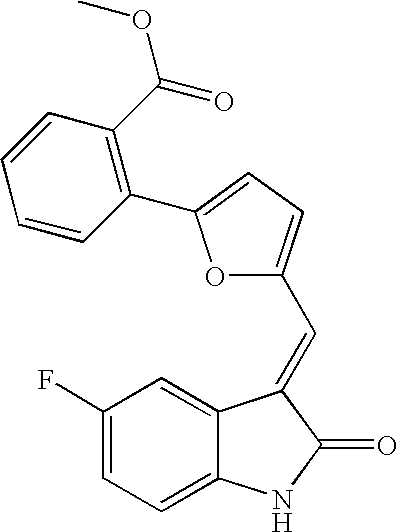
C1(F)=CC=C2C(=C1)C(=CC1=CC=C(C3=C(C(=O)OC)C=CC=C3)O1)C(=O)N2
